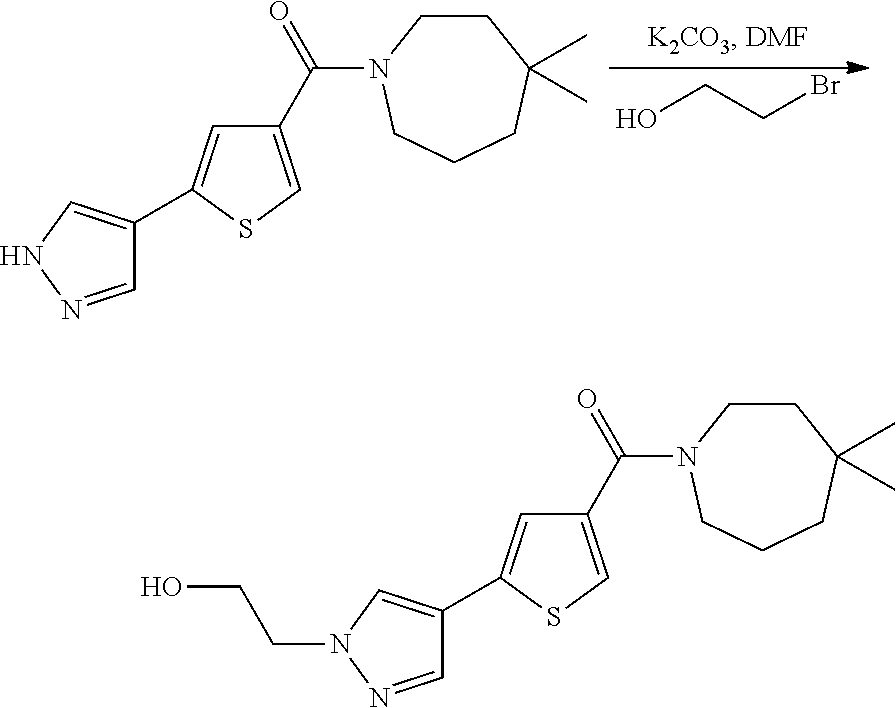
C1(C(=O)N2CCC(C)(C)CCC2)=CSC(C2=CNN=C2)=C1.OCCBr.C1(C(=O)N2CCC(C)(C)CCC2)=CSC(C2=CN(CCO)N=C2)=C1
